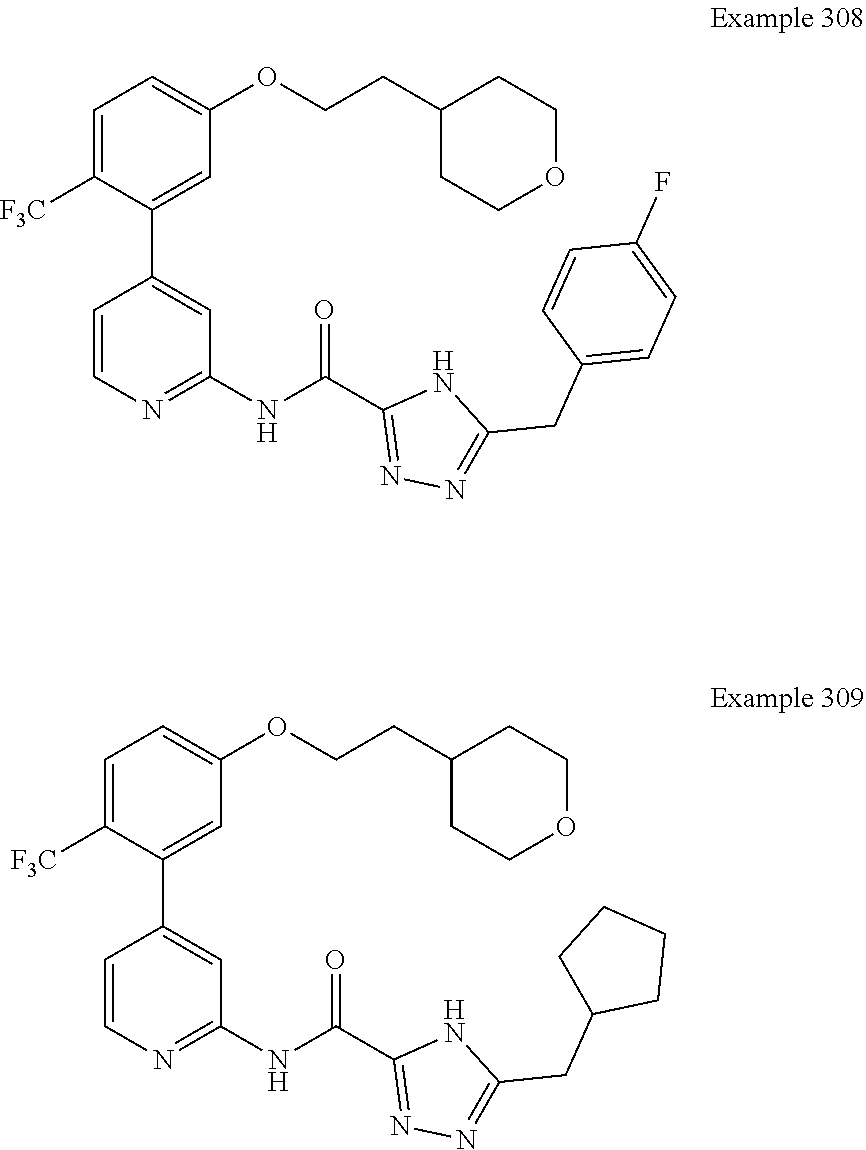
C1=C([F3C])C(C2=CC(NC(C3=NN=C(CC4=CC=C(F)C=C4)N3)=O)=NC=C2)=CC(OCCC2CCOCC2)=C1.C1=C(C2=CC(NC(C3=NN=C(CC4CCCC4)N3)=O)=NC=C2)C([F3C])=CC=C1OCCC1CCOCC1
